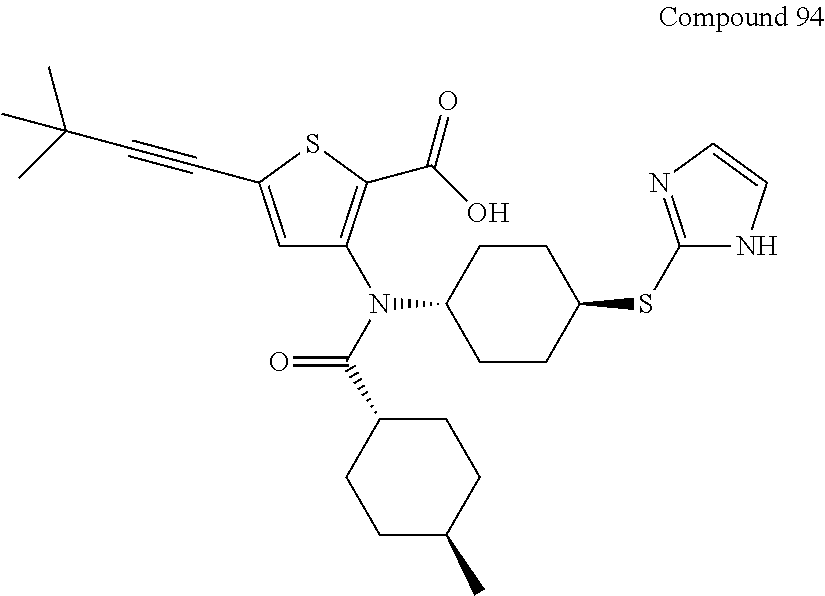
C1=C(C#CC(C)(C)C)SC(C(O)=O)=C1N(C1CCC(SC2=NC=CN2)CC1)C(C1CCC(C)CC1)=O
